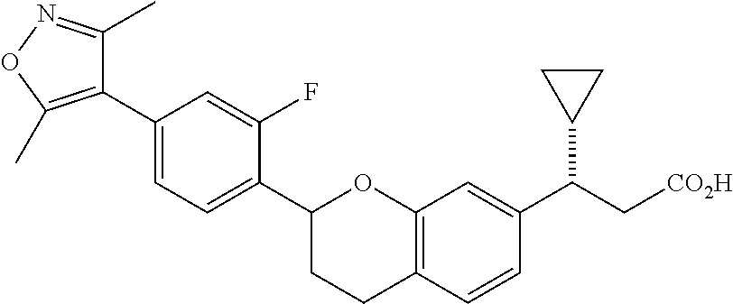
C1(C2=CC=C(C3CCC4=C(O3)C=C(C(C[CO2H])C3CC3)C=C4)C(F)=C2)=C(C)ON=C1C
